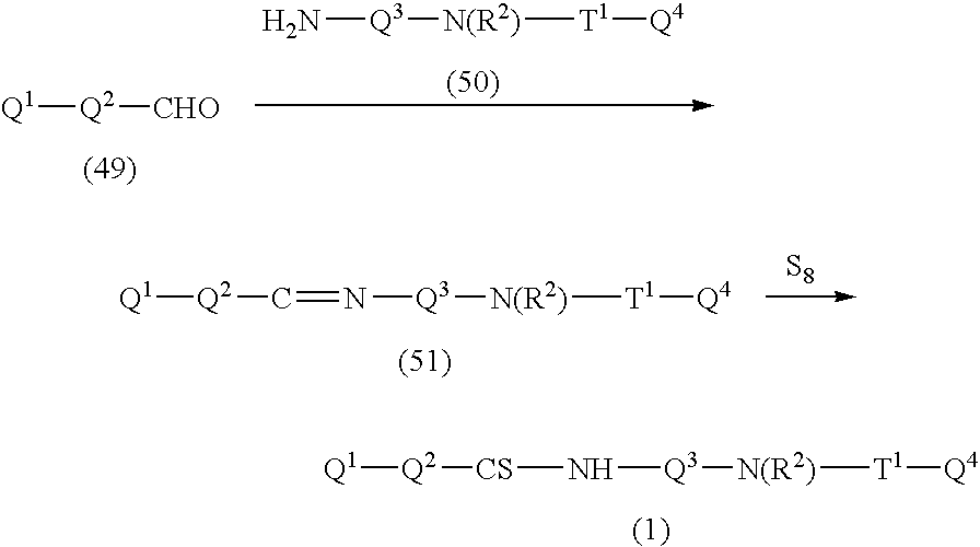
N[Q3][N(R2)][T1][Q4].[Q1][Q2][CHO].[S8].[Q1][Q2]C=N[Q3][N(R2)][T1][Q4].[Q1][Q2][CS]N[Q3][N(R2)][T1][Q4]
